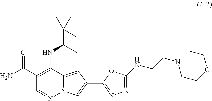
N12C(=CC(C3=NN=C(NCCN4CCOCC4)O3)=C1)C(NC(C1(C)CC1)C)=C(C(N)=O)C=N2
